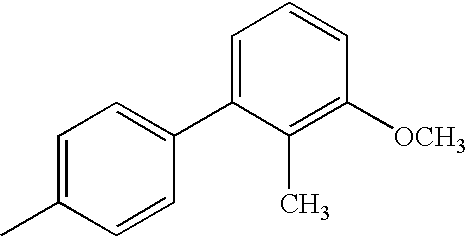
C1(C2=CC=CC([OCH3])=C2C)=CC=C(C)C=C1
